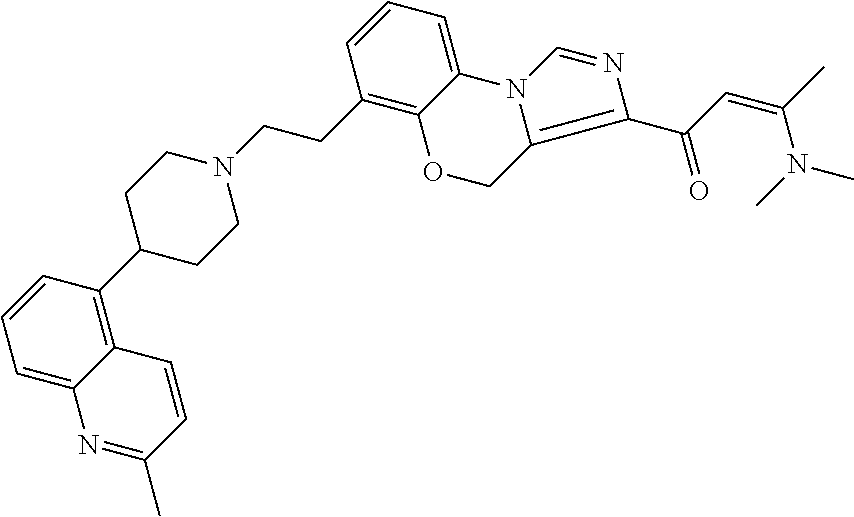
C(N1CCC(C2=C3C(=CC=C2)N=C(C)C=C3)CC1)CC1=C2C(=CC=C1)N1C(=C(C(C=C(C)N(C)C)=O)N=C1)CO2
